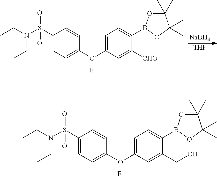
C1(S(N(CC)CC)(=O)=O)=CC=C(OC2=CC=C(B3OC(C)(C)C(C)(C)O3)C([CHO])=C2)C=C1.[NaBH4].[THF].C1(S(N(CC)CC)(=O)=O)=CC=C(OC2=CC=C(B3OC(C)(C)C(C)(C)O3)C(CO)=C2)C=C1.F
